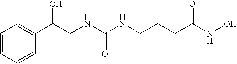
C1=CC=C(C(CNC(NCCCC(NO)=O)=O)O)C=C1
